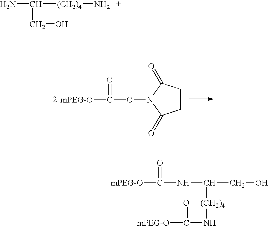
C(N)([(CH2)4]N)CO.[mPEG-O]C(ON1C(=O)CCC1=O)=O.[mPEG-O]C(NC(CO)[(CH2)4]NC(=O)[mPEG-O])=O
